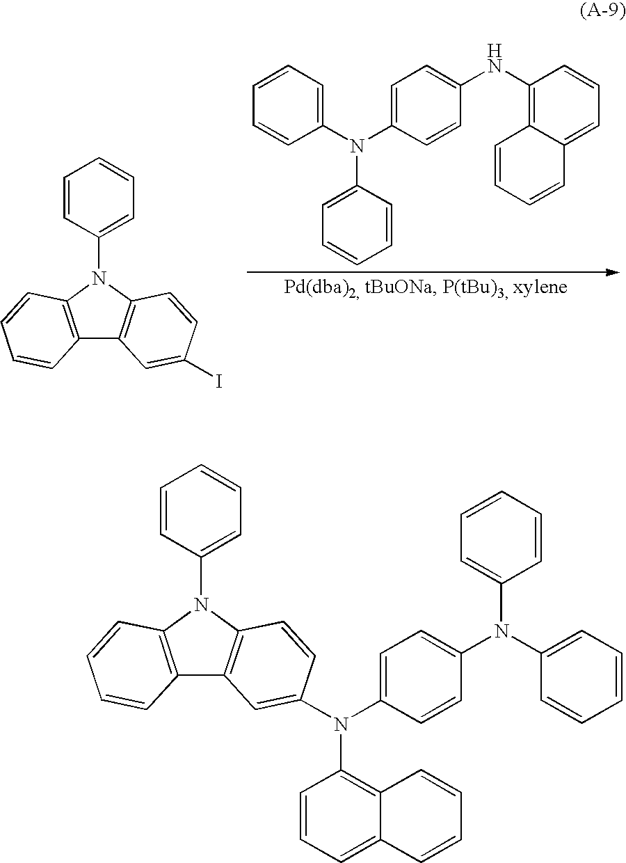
C1=CC(N2C3=C(C4=C2C=CC(I)=C4)C=CC=C3)=CC=C1.C1=CC=C(N(C2=CC=C(NC3=C4C=CC=CC4=CC=C3)C=C2)C2=CC=CC=C2)C=C1.C1=CC(N2C3=C(C4=C2C=CC(N(C2=CC=C(N(C5=CC=CC=C5)C5=CC=CC=C5)C=C2)C2=C5C(=CC=C2)C=CC=C5)=C4)C=CC=C3)=CC=C1
